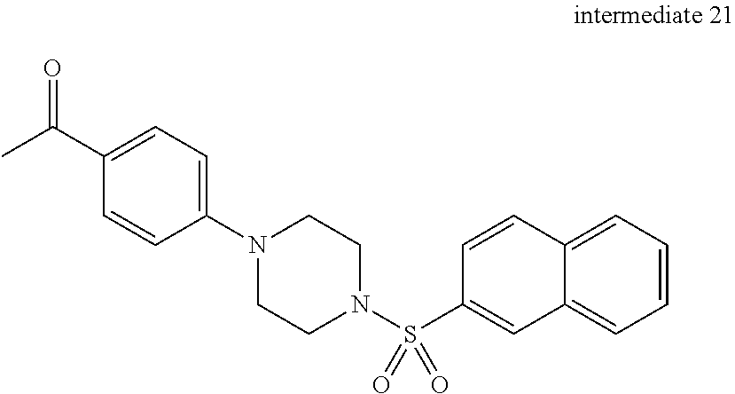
C12=CC=CC=C1C=CC(S(N1CCN(C3=CC=C(C(C)=O)C=C3)CC1)(=O)=O)=C2
